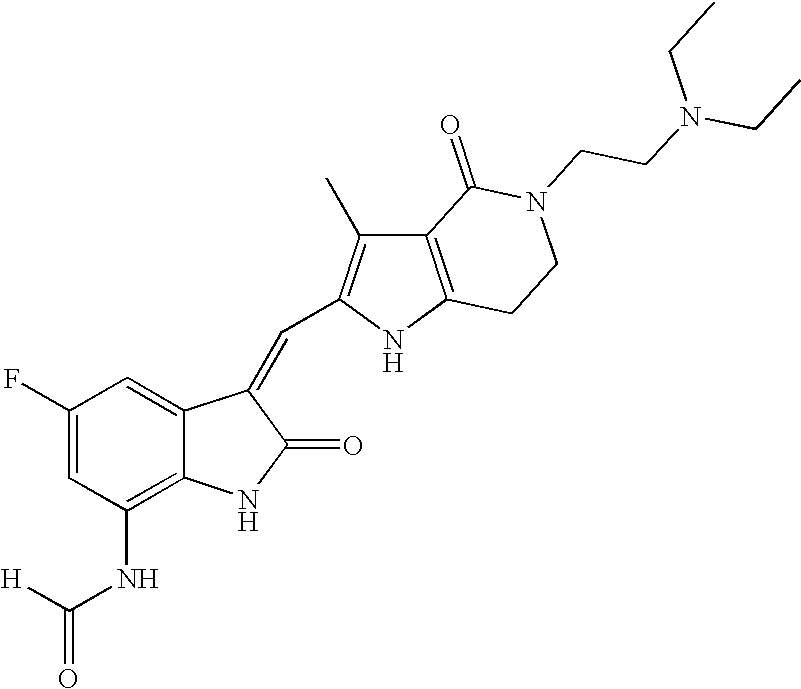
C1(F)=CC(NC([H])=O)=C2C(=C1)C(=CC1=C(C)C3=C(N1)CCN(CCN(CC)CC)C3=O)C(=O)N2
